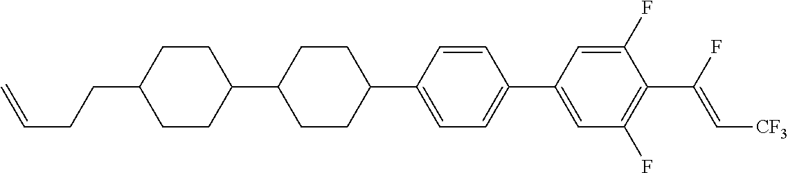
C1CC(C2CCC(C3=CC=C(C4=CC(F)=C(C(F)=C[CF3])C(F)=C4)C=C3)CC2)CCC1CCC=C
